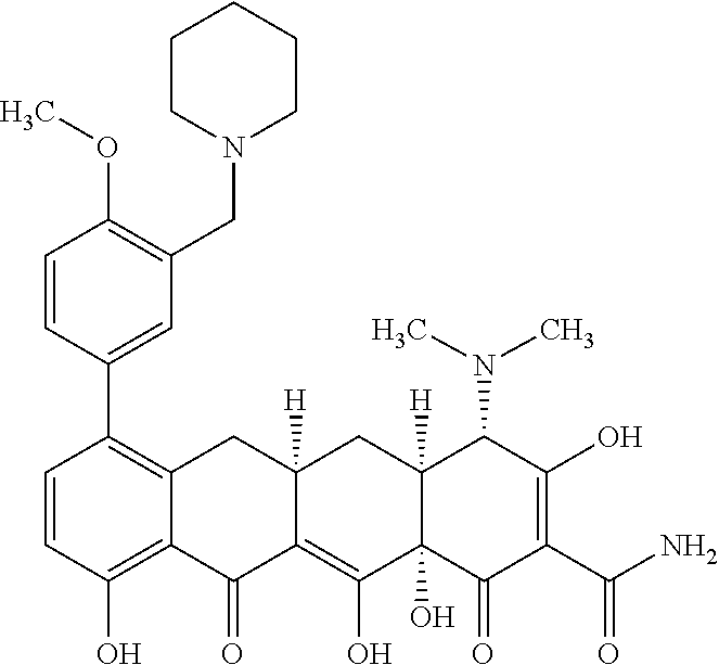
C1=CC(O)=C2C(=C1C1=CC(CN3CCCCC3)=C(OC)C=C1)CC1([H])C(=C(O)C3(O)C([H])(C1)C(N(C)C)C(O)=C(C(N)=O)C3=O)C2=O
